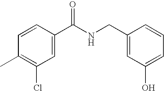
C1(C)=C(Cl)C=C(C(NCC2=CC(O)=CC=C2)=O)C=C1
